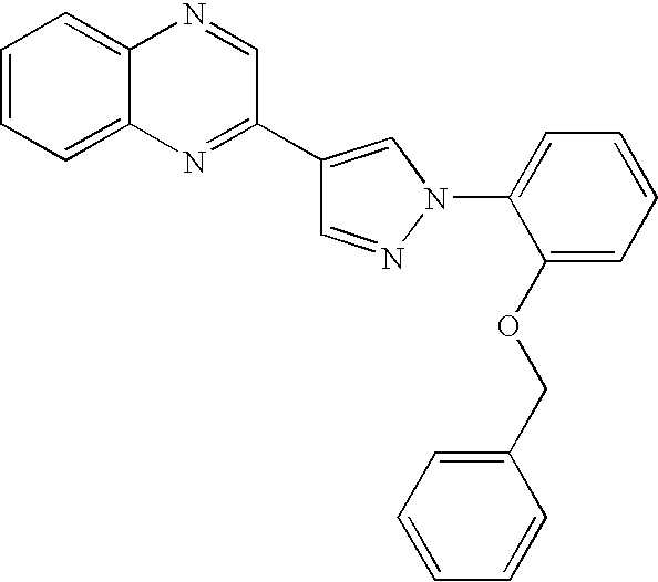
C1=NN(C2=CC=CC=C2OCC2=CC=CC=C2)C=C1C1=NC2=CC=CC=C2N=C1
